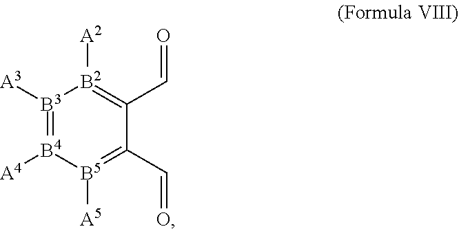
[B4]1([A4])=[B3]([A3])[B2]([A2])=C(C=O)C(C=O)=[B5]1[A5]
